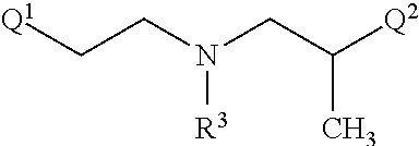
[Q1]CCN(CC([Q2])C)[R3]
